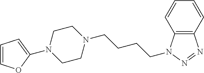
N1(C2=CC=CO2)CCN(CCCCN2C3=C(N=N2)C=CC=C3)CC1
